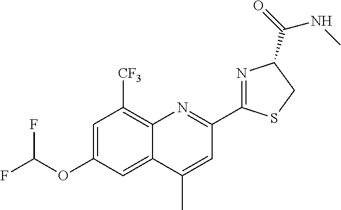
C12=C([CF3])C=C(OC(F)F)C=C1C(C)=CC(C1=NC(C(NC)=O)CS1)=N2
